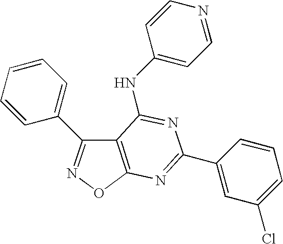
C12=C(ON=C1C1=CC=CC=C1)N=C(C1=CC(Cl)=CC=C1)N=C2NC1=CC=NC=C1
